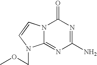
C1(N)=NC(=O)N2C(=N1)N(COC)C=C2
